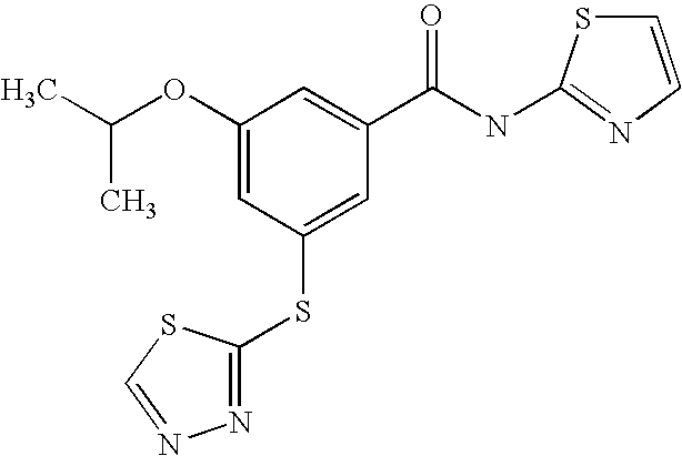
C(C)(OC1=CC(SC2=NN=CS2)=CC(C(NC2=NC=CS2)=O)=C1)C
